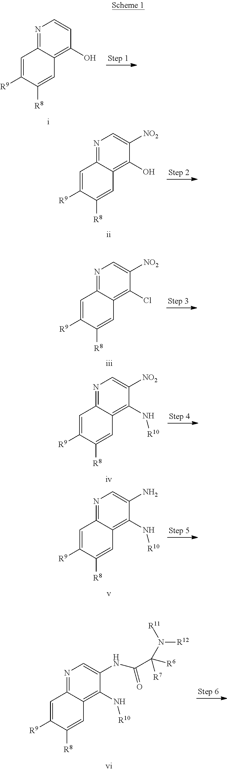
N1=C2C(=C(O)C=C1)C=C([R8])C([R9])=C2.N1=C2C(=C(O)C([NO2])=C1)C=C([R8])C([R9])=C2.N1=C2C(=C(Cl)C([NO2])=C1)C=C([R8])C([R9])=C2.N1=C2C(=C(N[R10])C([NO2])=C1)C=C([R8])C([R9])=C2.N1=C2C(=C(N[R10])C(N)=C1)C=C([R8])C([R9])=C2.N1=C2C(=C(N[R10])C(NC(C([R6])([R7])N([R12])[R11])=O)=C1)C=C([R8])C([R9])=C2
